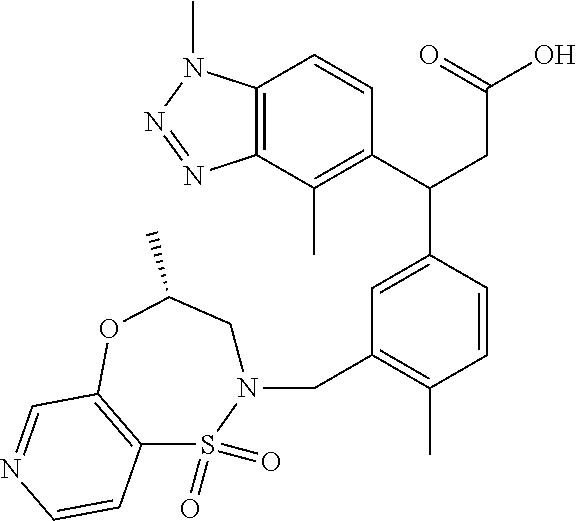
C12=C(N(C)N=N1)C=CC(C(CC(O)=O)C1=CC(CN3CC(C)OC4=C(S3(=O)=O)C=CN=C4)=C(C)C=C1)=C2C
